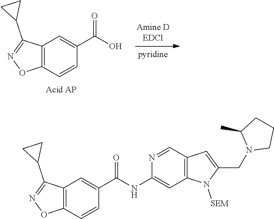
C12=C(C=CC(C(NC3=CC4=C(C=N3)C=C(CN3CCCC3C)N4[SEM])=O)=C1)ON=C2C1CC1.C12=C(C=CC(C(O)=O)=C1)ON=C2C1CC1
